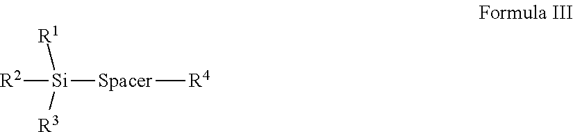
[R2][Si]([R1])([R3])[Spacer][R4]
